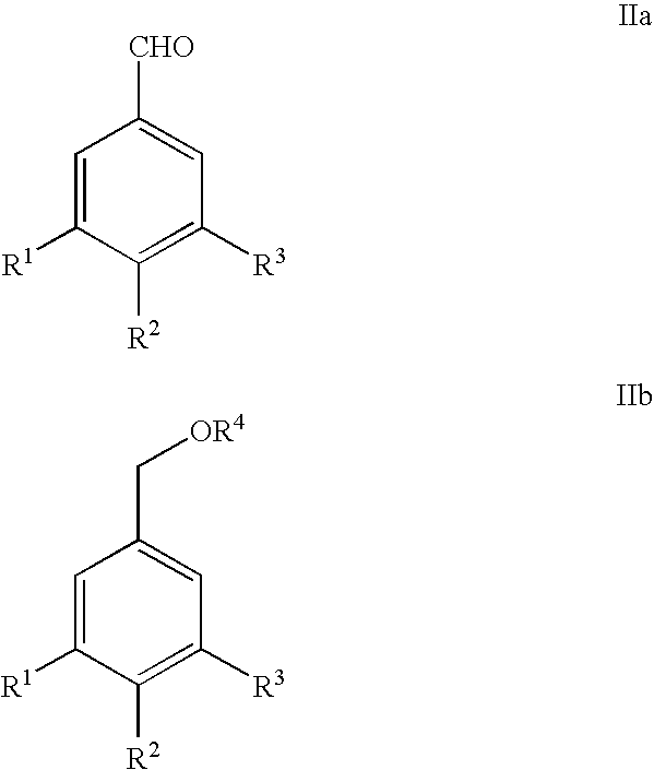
C1=C([R1])C([R2])=C([R3])C=C1[CHO].C1=C([R1])C([R2])=C([R3])C=C1C[OR4]
